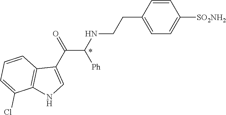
C1=CC(CCNC(C(C2=CNC3=C2C=CC=C3Cl)=O)[Ph])=CC=C1[SO2NH2]
